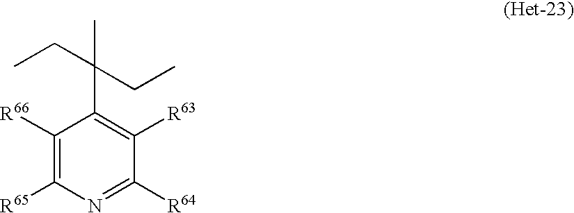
C1([R66])=C([R65])N=C([R64])C([R63])=C1C(C)(CC)CC
